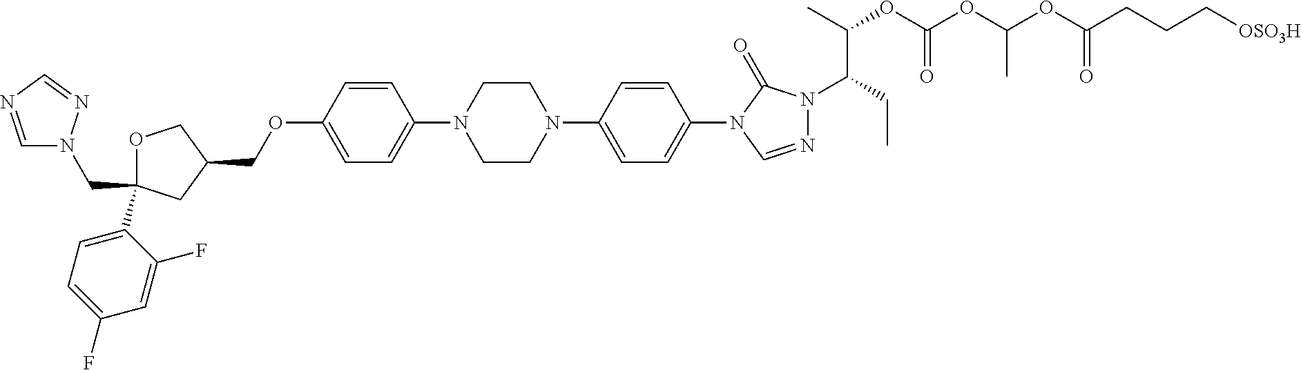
C1OC(C2=CC=C(F)C=C2F)(CN2C=NC=N2)CC1COC1=CC=C(N2CCN(C3=CC=C(N4C=NN(C(CC)C(C)OC(OC(OC(CCC[OSO3H])=O)C)=O)C4=O)C=C3)CC2)C=C1
